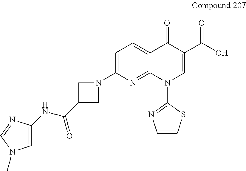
C1=C(N2CC(C(NC3=CN(C)C=N3)=O)C2)N=C2C(=C1C)C(=O)C(C(O)=O)=CN2C1=NC=CS1
